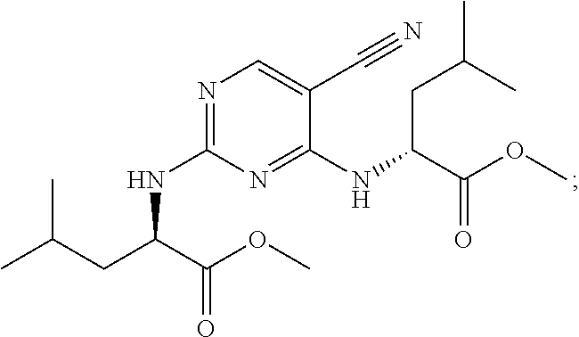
N1=C(NC(CC(C)C)C(OC)=O)N=C(NC(CC(C)C)C(=O)OC)C(C#N)=C1
